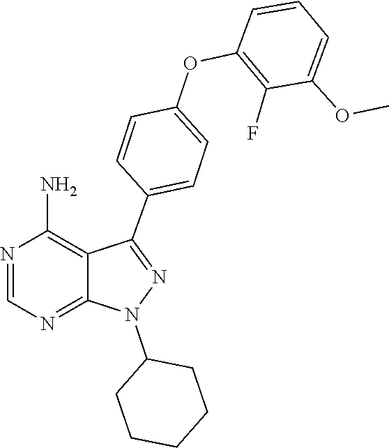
C1(N2N=C(C3=CC=C(OC4=C(F)C(OC)=CC=C4)C=C3)C3=C(N)N=CN=C23)CCCCC1
